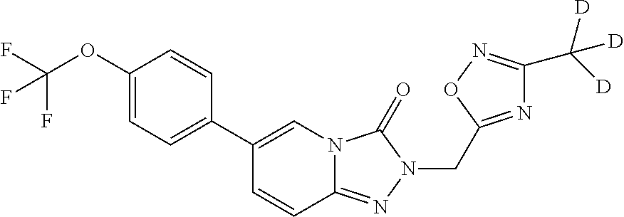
FC(F)(OC1=CC=C(C2=CN3C(=NN(CC4=NC(C([D])([D])[D])=NO4)C3=O)C=C2)C=C1)F
